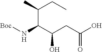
N([Boc])C(C(CC(=O)O)O)C(CC)C
